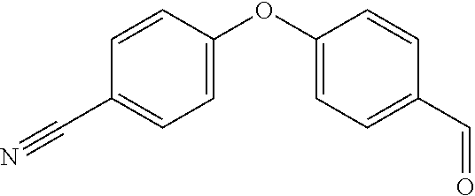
C1=C(OC2=CC=C(C=O)C=C2)C=CC(C#N)=C1
